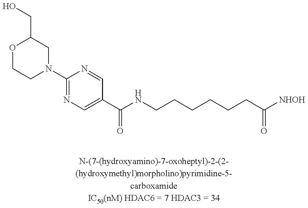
N1(C2=NC=C(C(NCCCCCCC([NHOH])=O)=O)C=N2)CC(CO)OCC1
